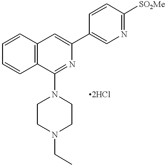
C12=C(C(N3CCN(CC)CC3)=NC(C3=CN=C([SO2Me])C=C3)=C1)C=CC=C2
